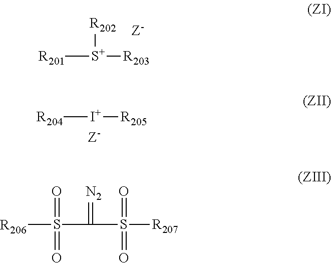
[R201][S+]([R203])[R202].[R204][I+][R205].[Z-].[R206]S(C(=[N2])S([R207])(=O)=O)(=O)=O
